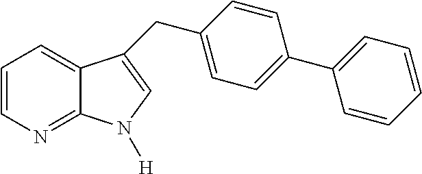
C1=CN=C2C(=C1)C(CC1=CC=C(C3=CC=CC=C3)C=C1)=CN2[H]
